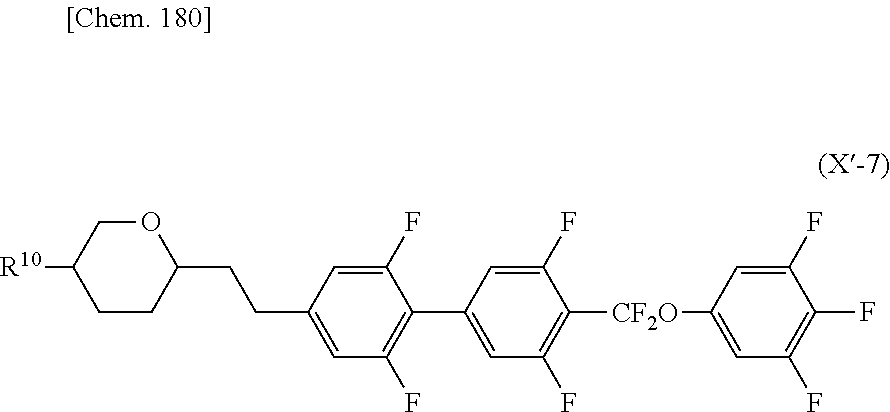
[R10]C1CCC(CCC2=CC(F)=C(C3=CC(F)=C([CF2O]C4=CC(F)=C(F)C(F)=C4)C(F)=C3)C(F)=C2)OC1
